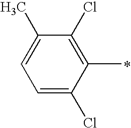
C1=C(Cl)C(C)=C(Cl)C(C)=C1
